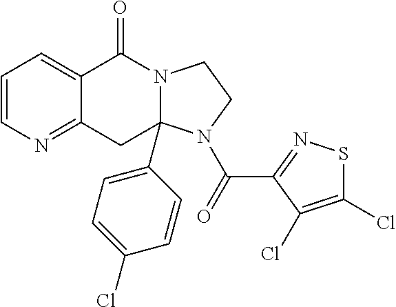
C1=CN=C2C(=C1)C(=O)N1CCN(C(C3=NSC(Cl)=C3Cl)=O)C1(C1=CC=C(Cl)C=C1)C2
